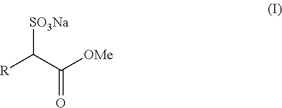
[R]C(C([OMe])=O)[SO3Na]
